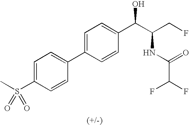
C1=C(C2=CC=C(S(C)(=O)=O)C=C2)C=CC(C(C(CF)NC(=O)C(F)F)O)=C1
